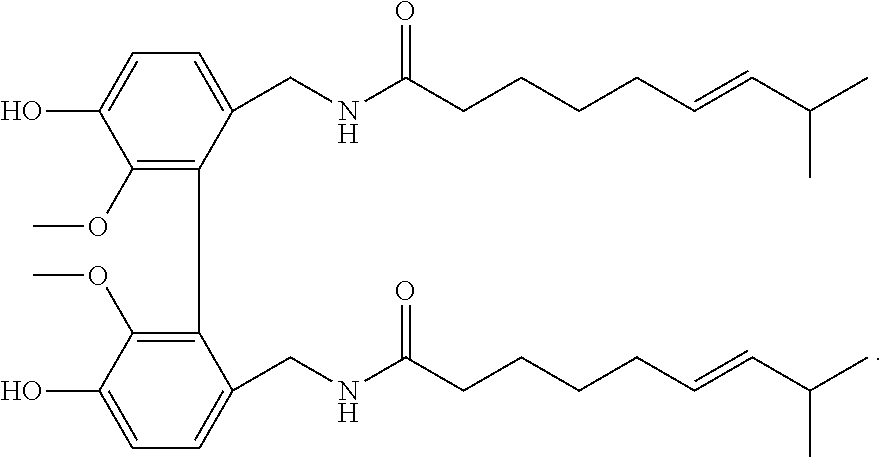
N(C(CCCCC=CC(C)C)=O)CC1=CC=C(O)C(OC)=C1C1=C(OC)C(O)=CC=C1CNC(CCCCC=CC(C)C)=O
